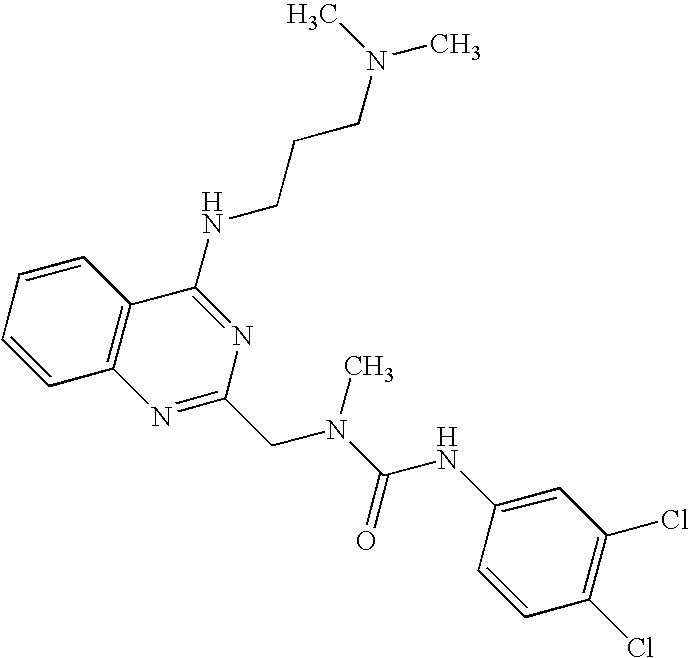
C1=CC2=C(C=C1)C(NCCCN(C)C)=NC(CN(C(=O)NC1=CC(Cl)=C(Cl)C=C1)C)=N2
